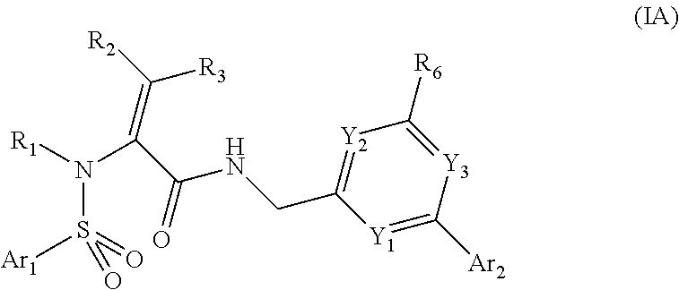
[Y1]1=C([Ar2])[Y3]=C([R6])[Y2]=C1CNC(=O)C(N([R1])S(=O)([Ar1])=O)=C([R2])[R3]
